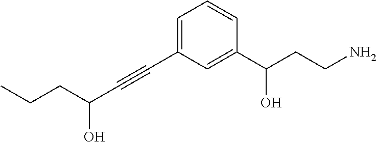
C1=CC(C(CCN)O)=CC(C#CC(CCC)O)=C1
